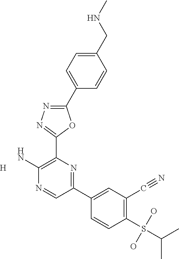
NC1=C(C2=NN=C(C3=CC=C(CNC)C=C3)O2)N=C(C2=CC(C#N)=C(S(O)(O)C(C)C)C=C2)C=N1.[H]
